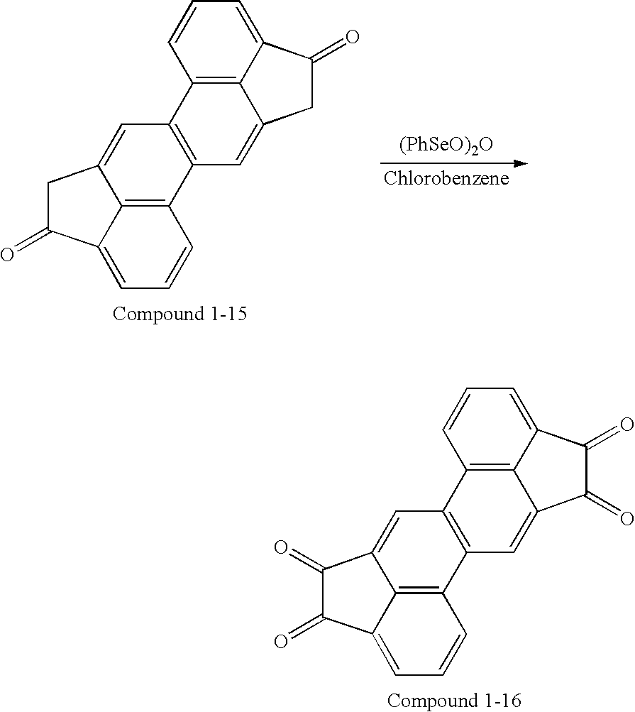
C1=C2C(=O)C(=O)C3=CC4=C(C(=C23)C=C1)C=C1C(=O)C(=O)C2=CC=CC4=C21.C1=C2C(=O)CC3=CC4=C(C(=C23)C=C1)C=C1CC(=O)C2=CC=CC4=C21
